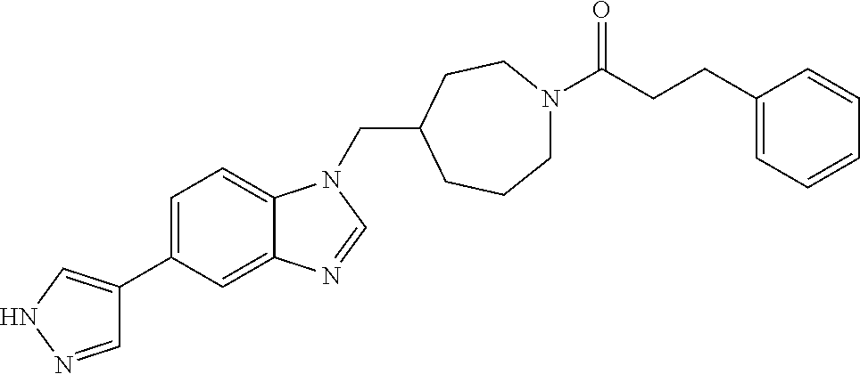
C(N1C2=CC=C(C3=CNN=C3)C=C2N=C1)C1CCN(C(CCC2=CC=CC=C2)=O)CCC1
